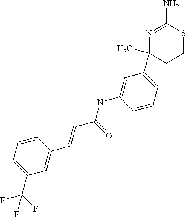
N1=C(N)SCCC1(C1=CC=CC(NC(=O)C=CC2=CC(C(F)(F)F)=CC=C2)=C1)C
